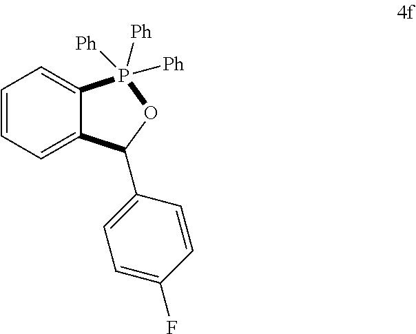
C1=CC=C2C(=C1)P([Ph])([Ph])([Ph])OC2C1=CC=C(F)C=C1
